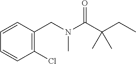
C1=CC(CN(C(C(CC)(C)C)=O)C)=C(Cl)C=C1
